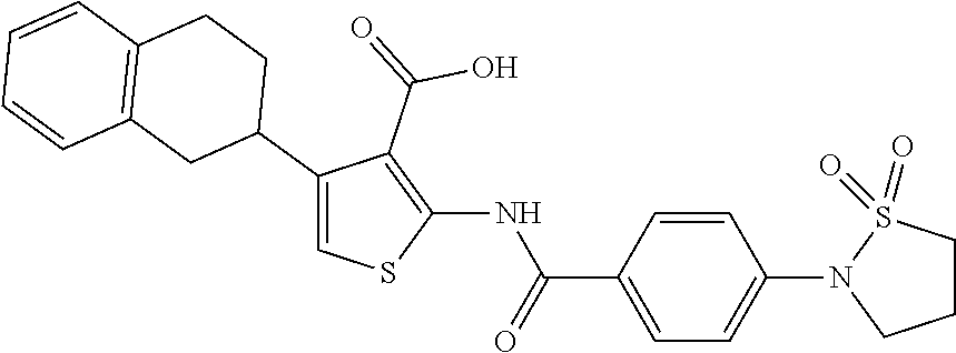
C1(C2CCC3=C(C2)C=CC=C3)=CSC(NC(C2=CC=C(N3S(=O)(=O)CCC3)C=C2)=O)=C1C(=O)O
